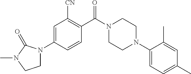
C1N(C2=CC([CN])=C(C(N3CCN(C4=CC=C(C)C=C4C)CC3)=O)C=C2)C(=O)N(C)C1
